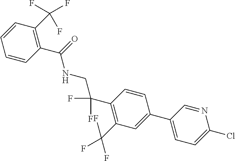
C1(C2=CC=C(Cl)N=C2)=CC(C(F)(F)F)=C(C(F)(F)CNC(C2=C(C(F)(F)F)C=CC=C2)=O)C=C1
